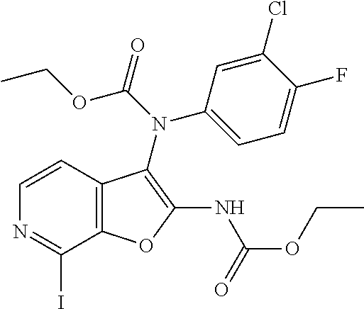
C1=CC2=C(C(I)=N1)OC(NC(=O)OCC)=C2N(C1=CC=C(F)C(Cl)=C1)C(OCC)=O
